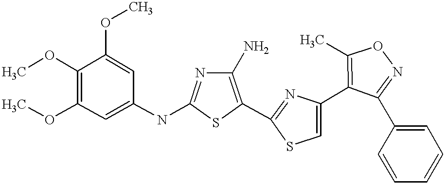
COC1=C(OC)C=C(NC2=NC(N)=C(C3=NC(C4=C(C)ON=C4C4=CC=CC=C4)=CS3)S2)C=C1OC
